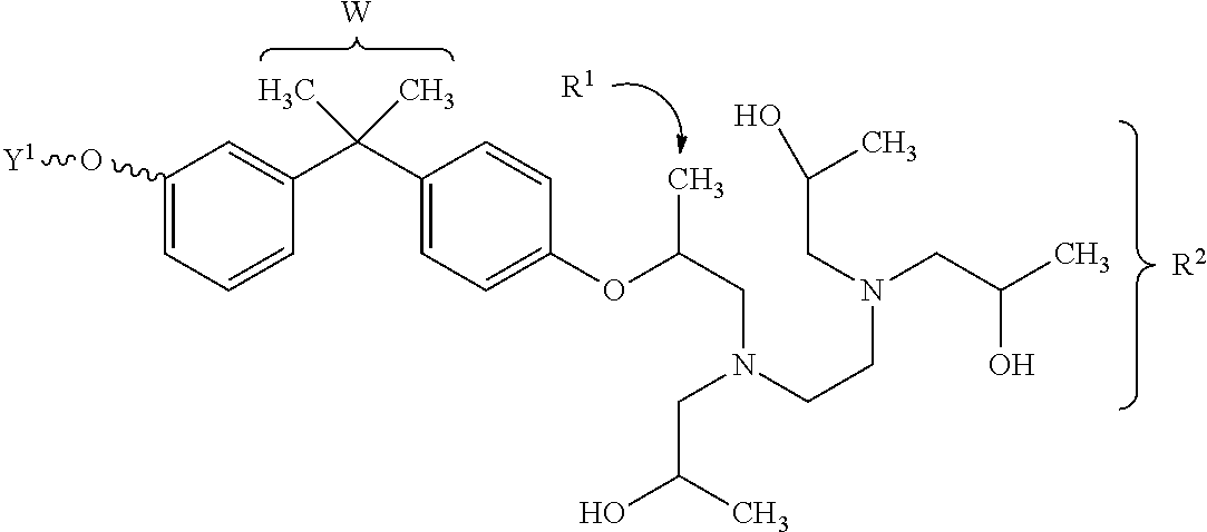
C1(O[Y1])=CC=CC(C(C2=CC=C(OC(CN(CCN(CC(C)O)CC(O)C)CC(C)O)C)C=C2)(C)C)=C1.[W].[R2].[R1]
